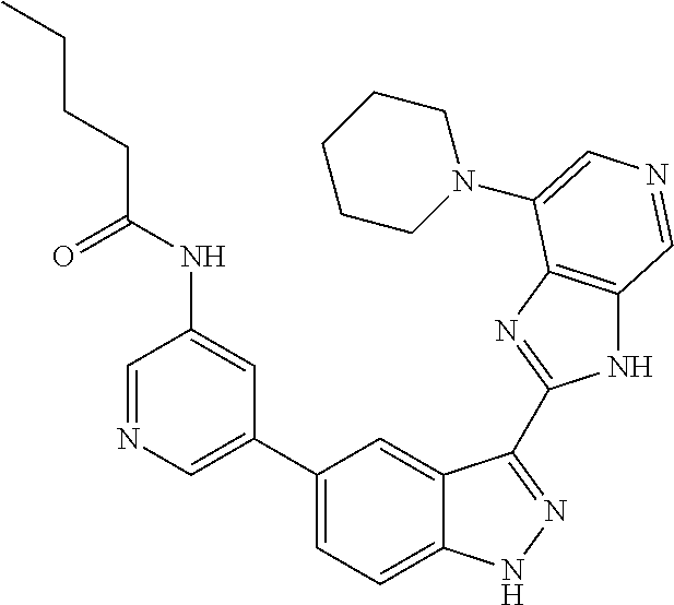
C1(C2=CN=CC(NC(CCCC)=O)=C2)=CC=C2C(=C1)C(C1=NC3=C(N1)C=NC=C3N1CCCCC1)=NN2
